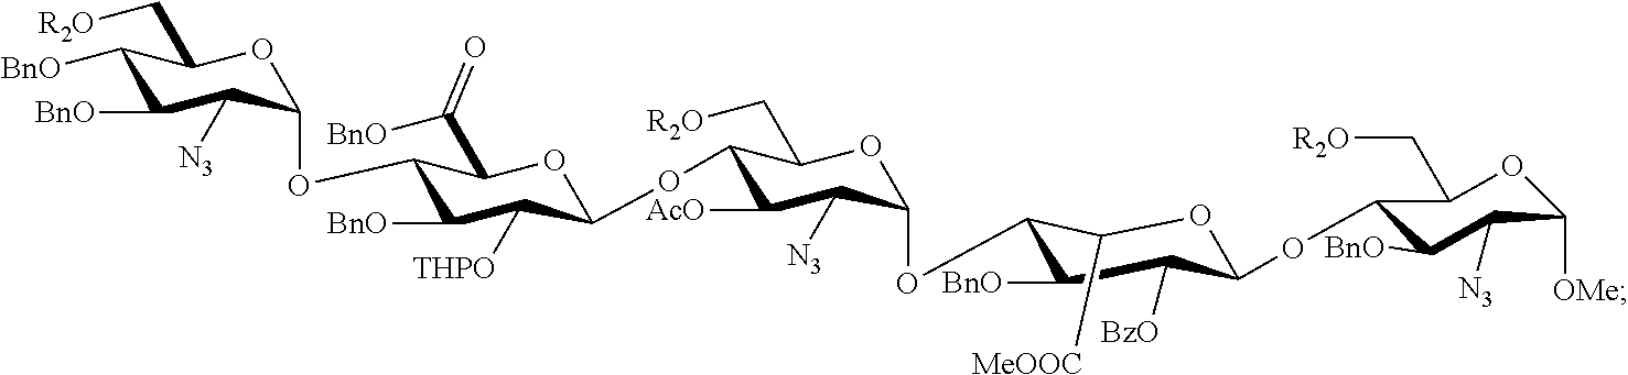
C1([BnO])C([BnO])C([N3])C(OC2C([BnO])C([THPO])C(OC3C([AcO])C([N3])C(OC4C([BnO])C([BzO])C(OC5C([BnO])C([N3])C([OMe])OC5C[R2O])OC4[MeOOC])OC3C[R2O])OC2C([BnO])=O)OC1C[R2O]
